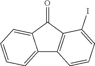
C12=CC=CC=C1C(=O)C1=C2C=CC=C1I
